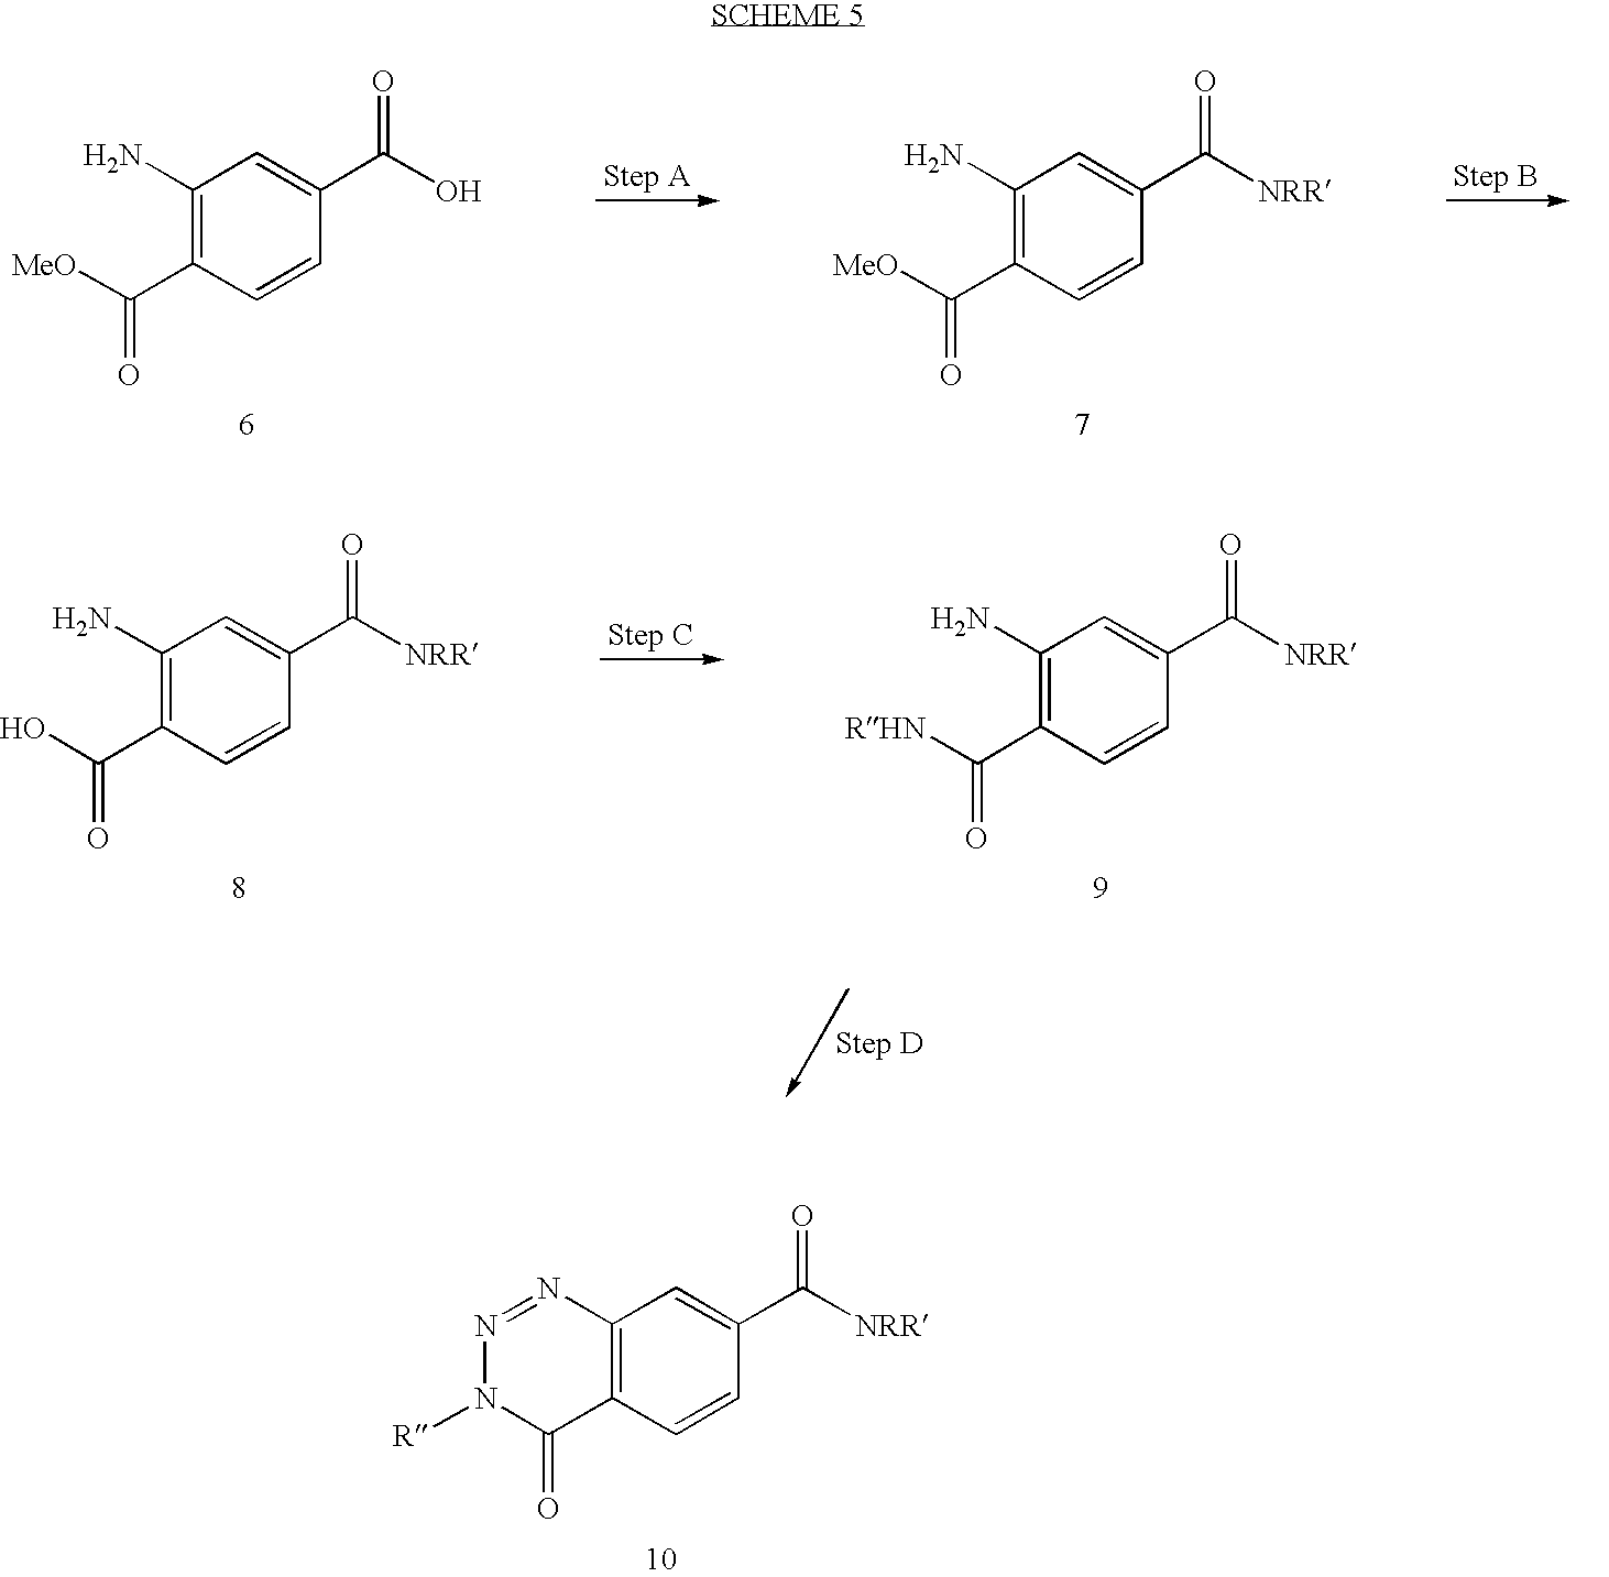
[MeO]C(=O)C1=C(N)C=C(C(=O)O)C=C1.[MeO]C(=O)C1=C(N)C=C(C(=O)[NRR])C=C1.OC(=O)C1=C(N)C=C(C(=O)[NRR])C=C1.[RHN]C(=O)C1=C(N)C=C(C(=O)[NRR])C=C1.N1([R])C(=O)C2=C(C=C(C(=O)[NRR])C=C2)N=N1
